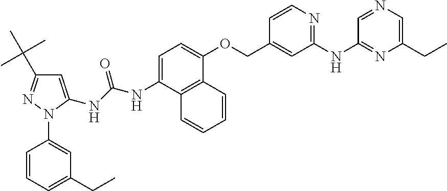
C1=C(NC(NC2=CC(C(C)(C)C)=NN2C2=CC(CC)=CC=C2)=O)C2=C(C(OCC3=CC(NC4=NC(CC)=CN=C4)=NC=C3)=C1)C=CC=C2
